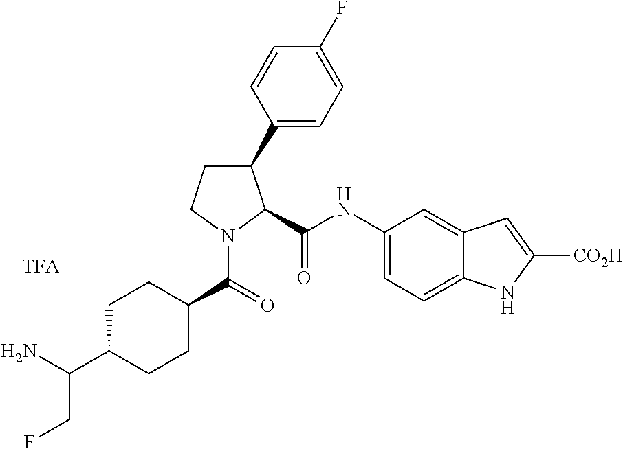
C1C(C(N)CF)CCC(C(N2C(C(=O)NC3=CC=C4C(=C3)C=C([CO2H])N4)C(C3=CC=C(F)C=C3)CC2)=O)C1
